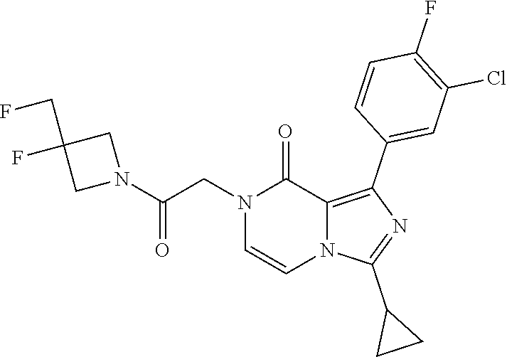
N1(CC(N2CC(CF)(F)C2)=O)C=CN2C(=C(C3=CC(Cl)=C(F)C=C3)N=C2C2CC2)C1=O
